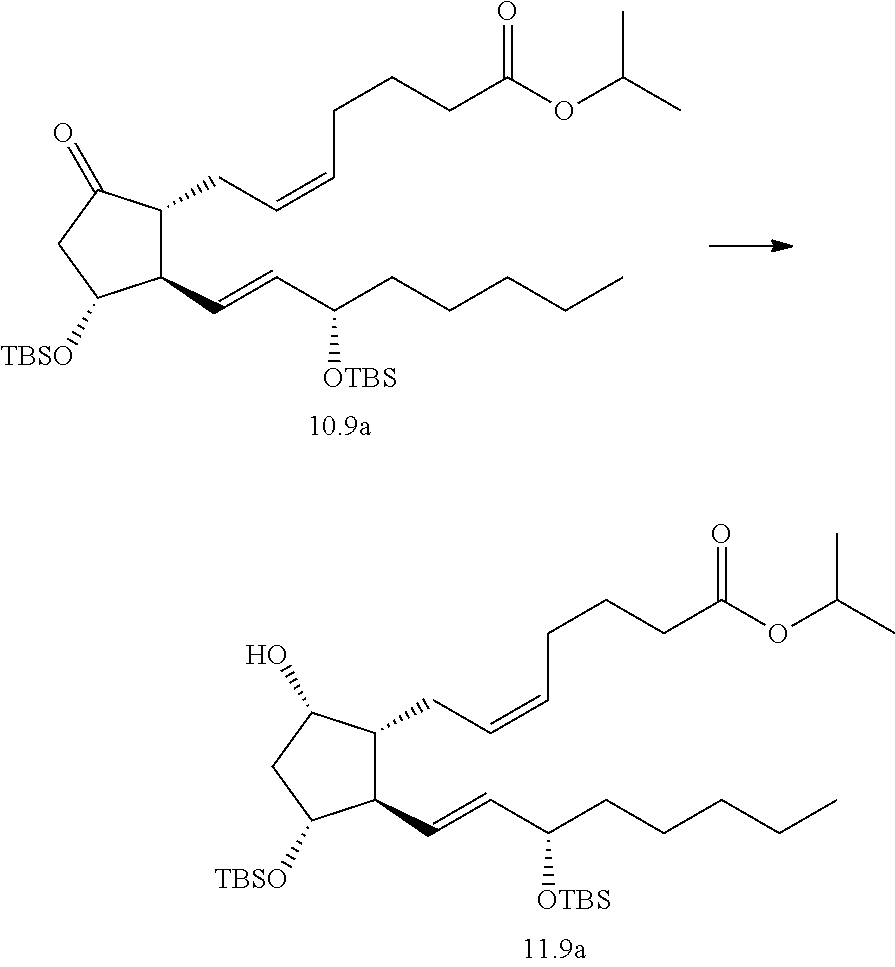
C1(C=CC(CCCCC)[OTBS])C(CC=CCCCC(OC(C)C)=O)C(=O)CC1[TBSO].C1(C=CC(CCCCC)[OTBS])C(CC=CCCCC(OC(C)C)=O)C(O)CC1[TBSO]
